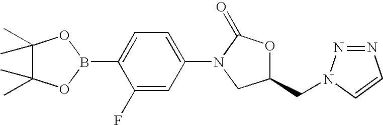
C1=C(N2C(=O)OC(CN3N=NC=C3)C2)C=C(F)C(B2OC(C)(C)C(C)(C)O2)=C1
